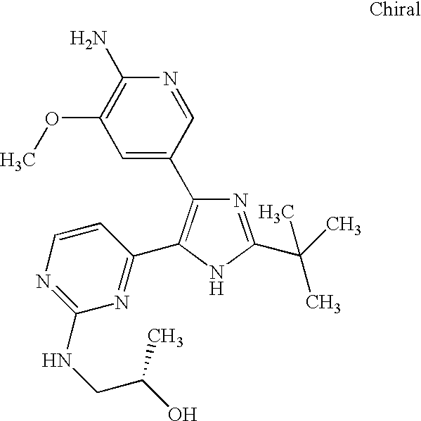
N1=C(C(C)(C)C)NC(C2=NC(NCC(O)C)=NC=C2)=C1C1=CC(OC)=C(N)N=C1
